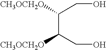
[CH3OCH2O]C(C(CO)[CH3OCH2O])CO
